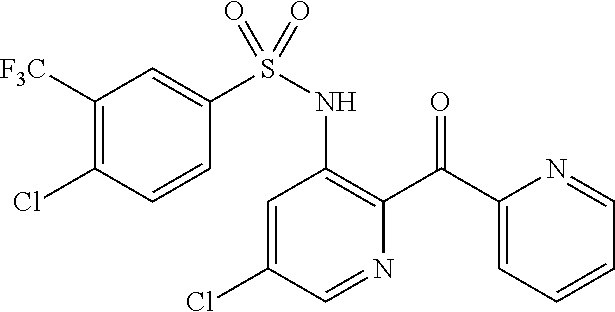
C1=C(Cl)C=NC(C(C2=CC=CC=N2)=O)=C1NS(=O)(C1=CC([F3C])=C(Cl)C=C1)=O
